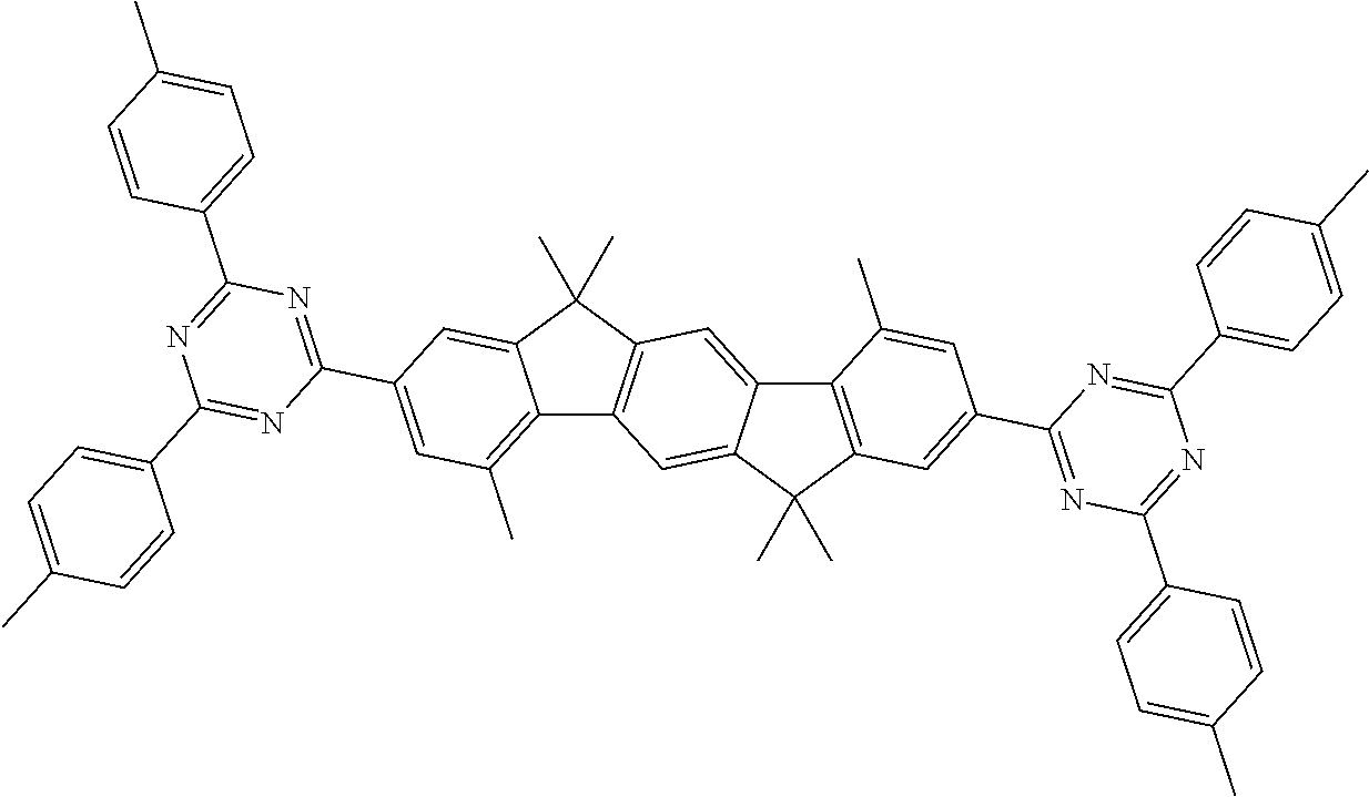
C12=C(C)C=C(C3=NC(C4=CC=C(C)C=C4)=NC(C4=CC=C(C)C=C4)=N3)C=C1C(C)(C)C1=C2C=C2C(=C1)C1=C(C2(C)C)C=C(C2=NC(C3=CC=C(C)C=C3)=NC(C3=CC=C(C)C=C3)=N2)C=C1C
